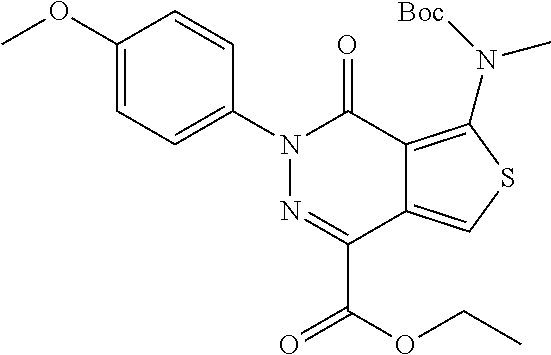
C1(OC)=CC=C(N2N=C(C(OCC)=O)C3=CSC(N([Boc])C)=C3C2=O)C=C1
